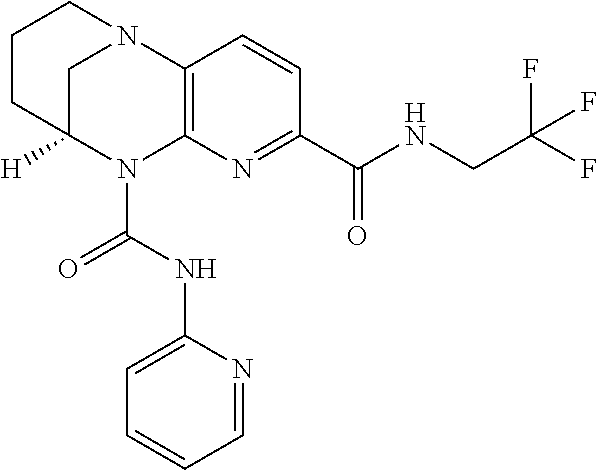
C1CC2([H])CN(C1)C1=C(N2C(NC2=CC=CC=N2)=O)N=C(C(=O)NCC(F)(F)F)C=C1
